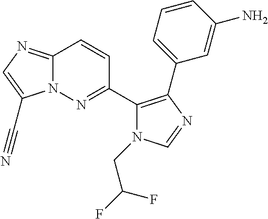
N12C(=NC=C1C#N)C=CC(C1=C(C3=CC=CC(N)=C3)N=CN1CC(F)F)=N2
